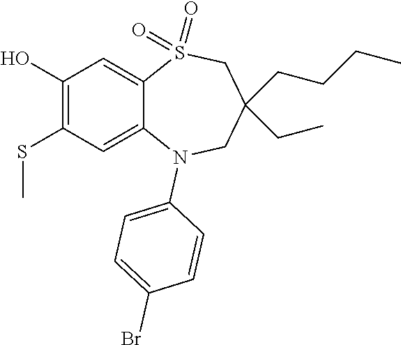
OC1=C(SC)C=C2C(=C1)S(=O)(=O)CC(CC)(CCCC)CN2C1=CC=C(Br)C=C1
